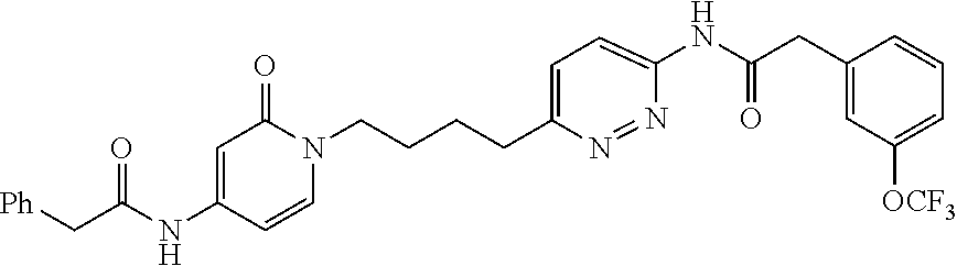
C1=C(NC(C[Ph])=O)C=CN(CCCCC2=CC=C(NC(CC3=CC([OCF3])=CC=C3)=O)N=N2)C1=O
